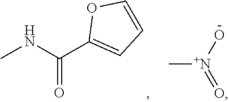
C(=O)(NC)C1=CC=CO1.C[N+](=O)O
